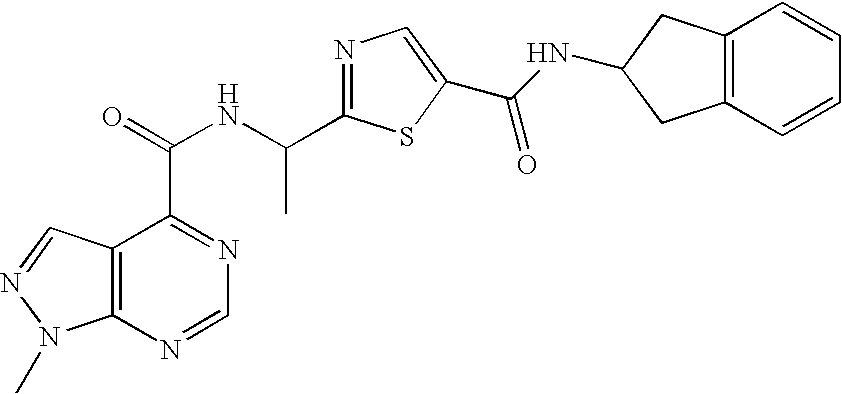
C12=C(N=CN=C1C(=O)NC(C1=NC=C(C(NC3CC4=C(C3)C=CC=C4)=O)S1)C)N(C)N=C2
